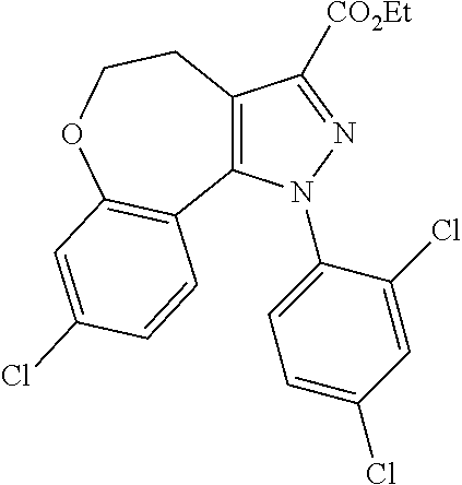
C12=C(N(C3=CC=C(Cl)C=C3Cl)N=C1[CO2Et])C1=C(OCC2)C=C(Cl)C=C1
